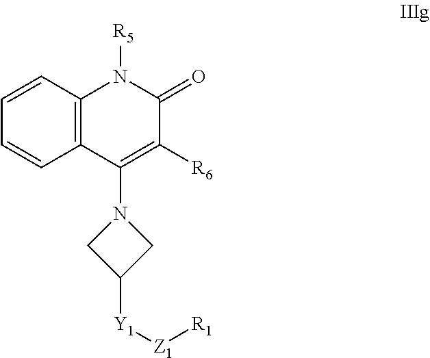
N1(C2=C([R6])C(=O)N([R5])C3=C2C=CC=C3)CC([Y1][Z1][R1])C1
